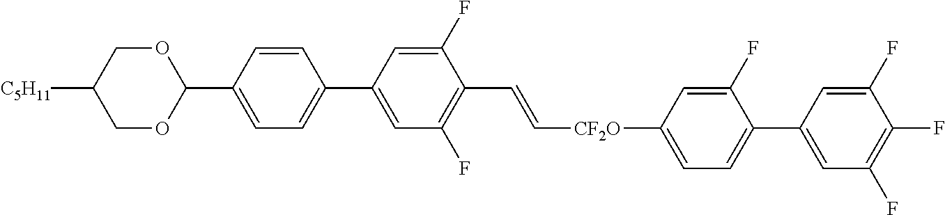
C1=CC(C2OCC([C5H11])CO2)=CC=C1C1=CC(F)=C(C=C[CF2O]C2=CC=C(C3=CC(F)=C(F)C(F)=C3)C(F)=C2)C(F)=C1
